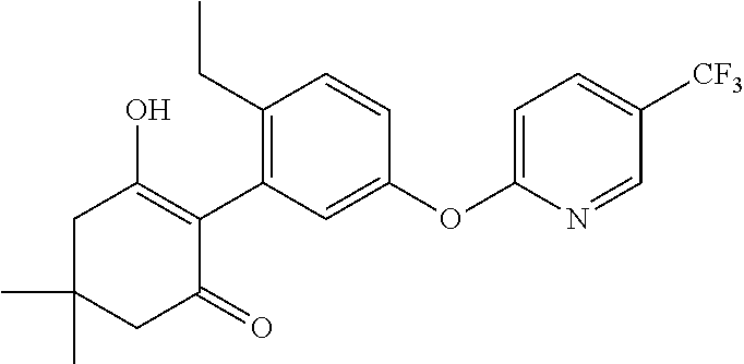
C1C(C)(C)CC(=O)C(C2=C(CC)C=CC(OC3=CC=C([CF3])C=N3)=C2)=C1O
